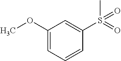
CS(=O)(=O)C1=CC(OC)=CC=C1
